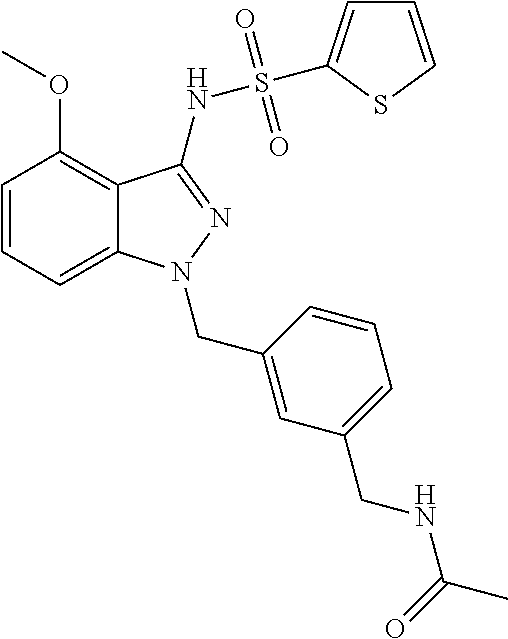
C1=CC=C2C(=C1OC)C(NS(=O)(=O)C1=CC=CS1)=NN2CC1=CC(CNC(C)=O)=CC=C1
